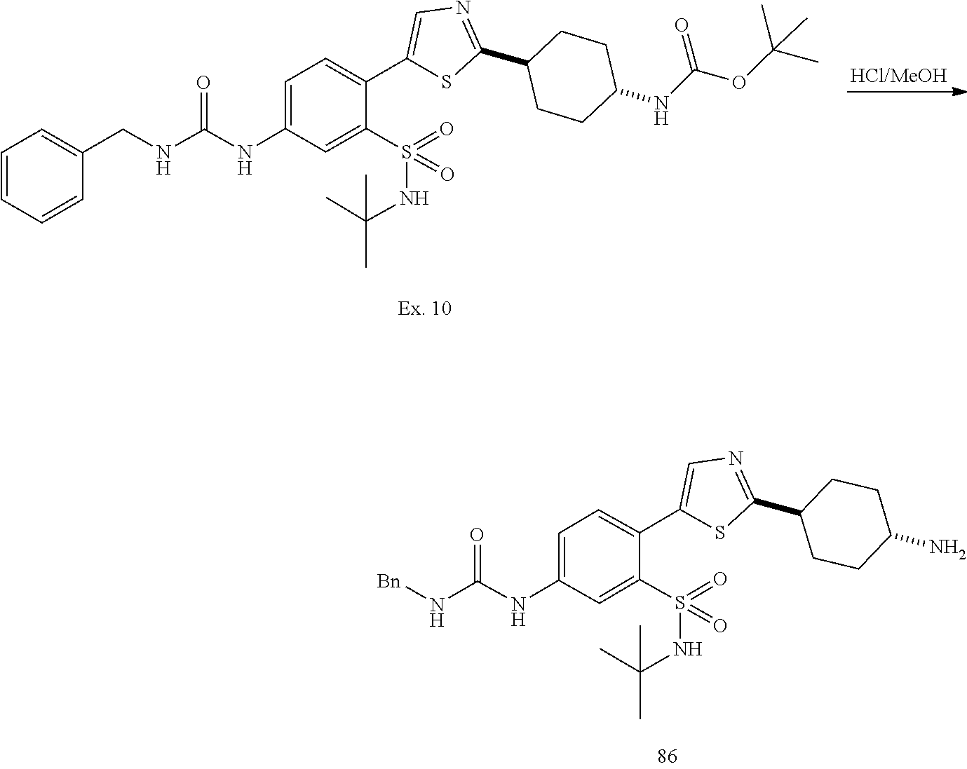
CC(OC(NC1CCC(C2=NC=C(C3=CC=C(NC(NCC4=CC=CC=C4)=O)C=C3S(=O)(=O)NC(C)(C)C)S2)CC1)=O)(C)C.S(=O)(C1=CC(NC(N[Bn])=O)=CC=C1C1=CN=C(C2CCC(N)CC2)S1)(=O)NC(C)(C)C
